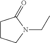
C1CCN(CC)C1=O
